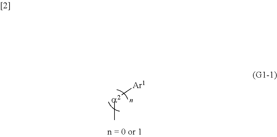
[a2]([Ar1])C
